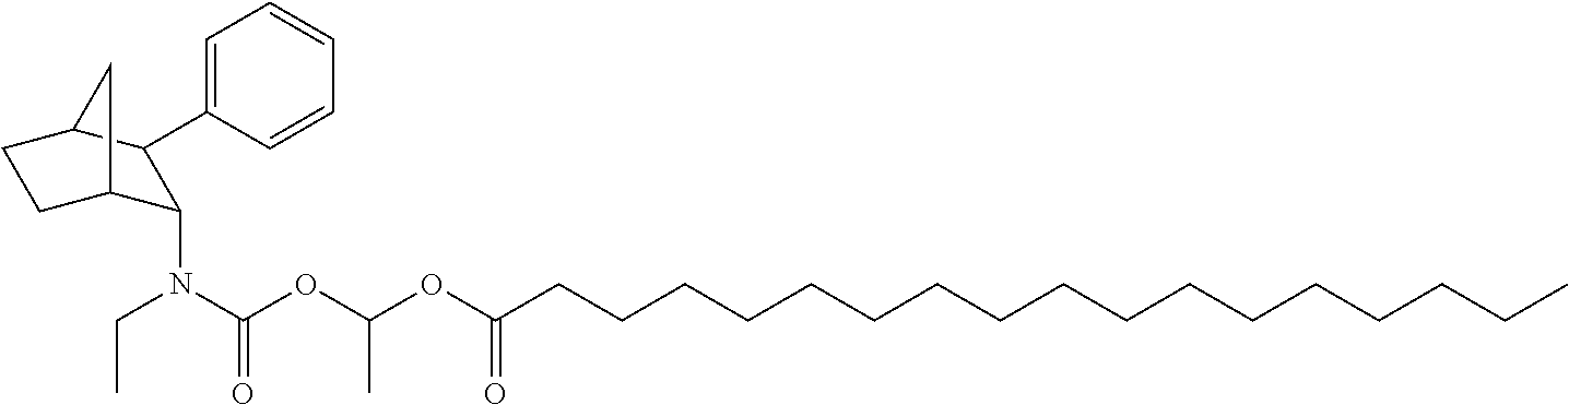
C1=CC=C(C2C(N(CC)C(OC(OC(CCCCCCCCCCCCCCCCC)=O)C)=O)C3CCC2C3)C=C1
